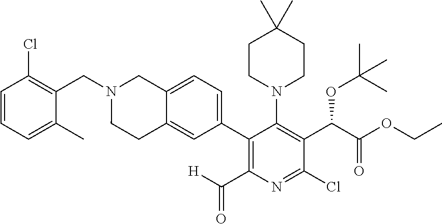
C(C1=C(Cl)C=CC=C1C)N1CC2=CC=C(C3=C(C(=O)[H])N=C(Cl)C(C(C(=O)OCC)OC(C)(C)C)=C3N3CCC(C)(C)CC3)C=C2CC1
